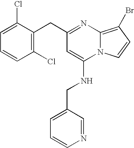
C1=C(Cl)C(CC2=NC3=C(Br)C=CN3C(NCC3=CC=CN=C3)=C2)=C(Cl)C=C1
